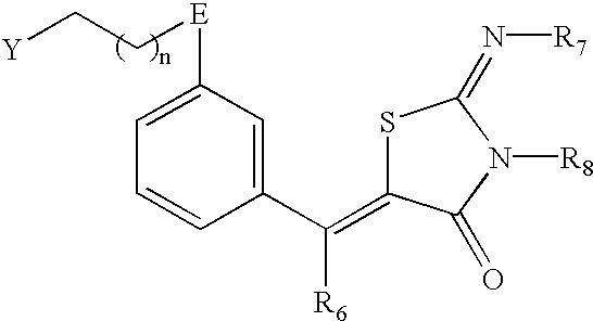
S1C(=C(C2=CC([E]CC[Y])=CC=C2)[R6])C(=O)N([R8])C1=N[R7]
